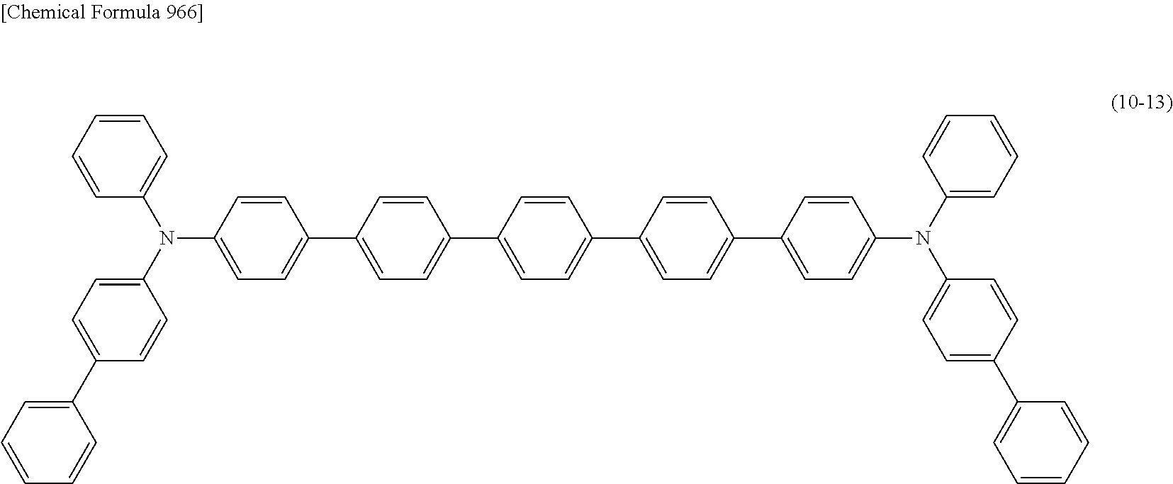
C1=CC=CC(N(C2=CC=C(C3=CC=CC=C3)C=C2)C2=CC=C(C3=CC=C(C4=CC=C(C5=CC=C(C6=CC=C(N(C7=CC=CC=C7)C7=CC=C(C8=CC=CC=C8)C=C7)C=C6)C=C5)C=C4)C=C3)C=C2)=C1
